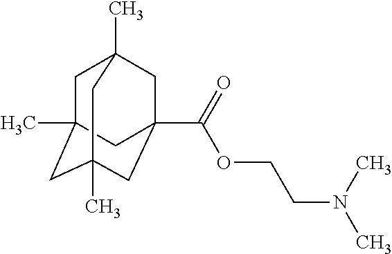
C1C2(C)CC3(C)CC(C(=O)OCCN(C)C)(CC1(C)C3)C2
